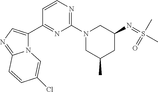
N(C1CN(C2=NC=CC(C3=CN=C4N3C=C(Cl)C=C4)=N2)CC(C)C1)=S(=O)(C)C
